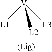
[L1][V]([L3])[L2]
